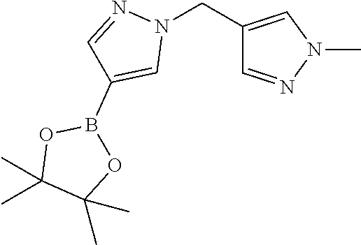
N1(C)C=C(CN2N=CC(B3OC(C)(C)C(C)(C)O3)=C2)C=N1
